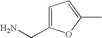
C1=C(CN)OC(C)=C1
